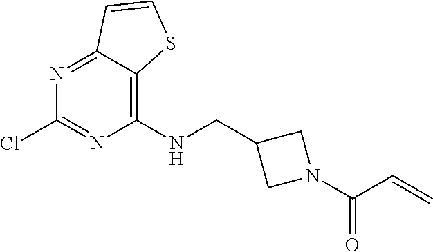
C1(NCC2CN(C(C=C)=O)C2)=C2C(=NC(Cl)=N1)C=CS2
